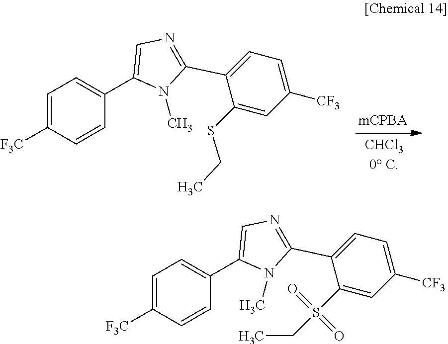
C1=C([F3C])C=CC(C2=CN=C(C3=CC=C([CF3])C=C3SCC)N2C)=C1.C1=C([F3C])C=CC(C2=CN=C(C3=CC=C([CF3])C=C3S(CC)(=O)=O)N2C)=C1
